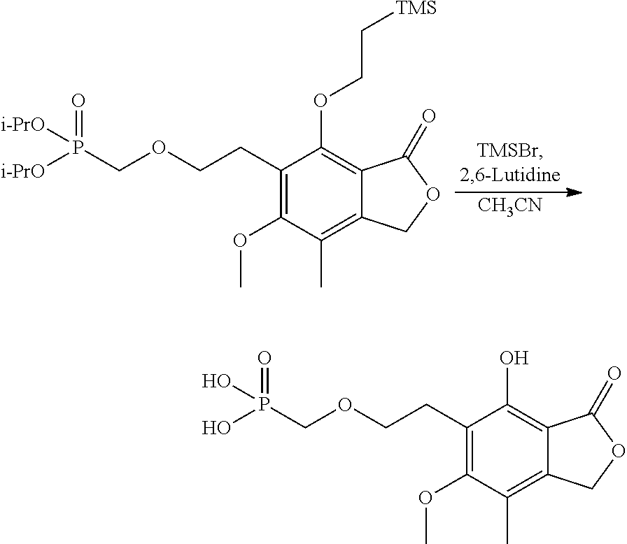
[CH3CN].O(CCC1=C(OC)C(C)=C2C(=C1OCC[TMS])C(=O)OC2)CP(=O)([i-PrO])[i-PrO].O(CCC1=C(OC)C(C)=C2C(=C1O)C(=O)OC2)CP(=O)(O)O
